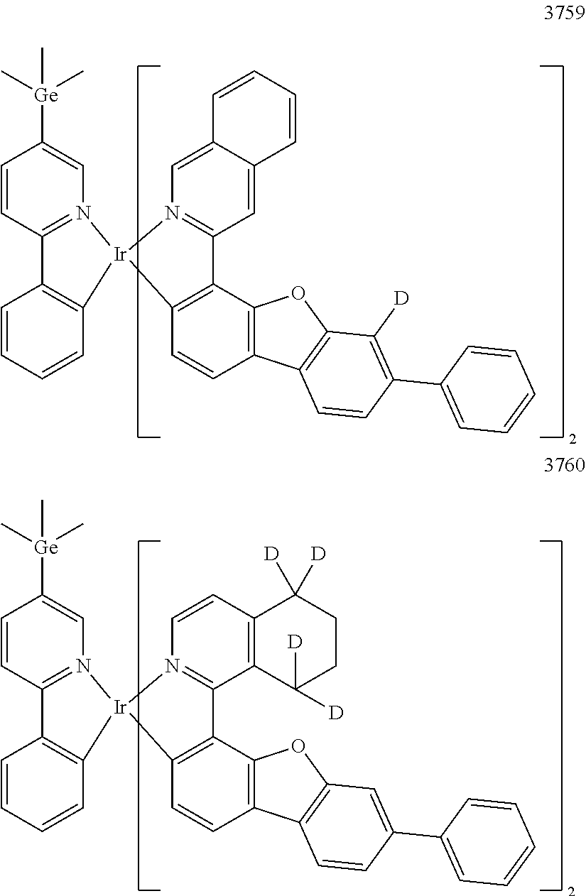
C1=CC2=C(C=C1)[Ir]1(N3=C2C=CC([Ge](C)(C)C)=C3)C2=C(C3=C(C=C2)C2=C(O3)C([D])=C(C3=CC=CC=C3)C=C2)C2=N1C=C1C(=C2)C=CC=C1.C1=CC2=C(C=C1)[Ir]1(N3=C2C=CC([Ge](C)(C)C)=C3)C2=C(C3=C(C=C2)C2=C(O3)C=C(C3=CC=CC=C3)C=C2)C2=N1C=CC1=C2C([D])([D])CCC1([D])[D]
